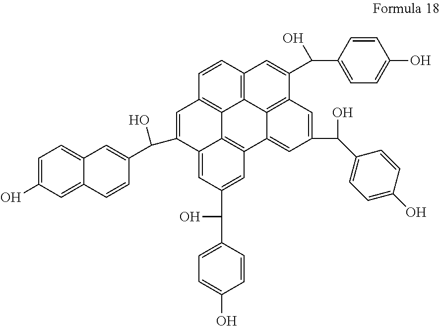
C1=CC2=C3C4=C1C=C(C(C1=CC5=CC=C(O)C=C5C=C1)O)C1=CC(C(O)C5=CC=C(O)C=C5)=CC(=C41)C1=CC(C(O)C4=CC=C(O)C=C4)=CC(=C31)C(C(O)C1=CC=C(O)C=C1)=C2
